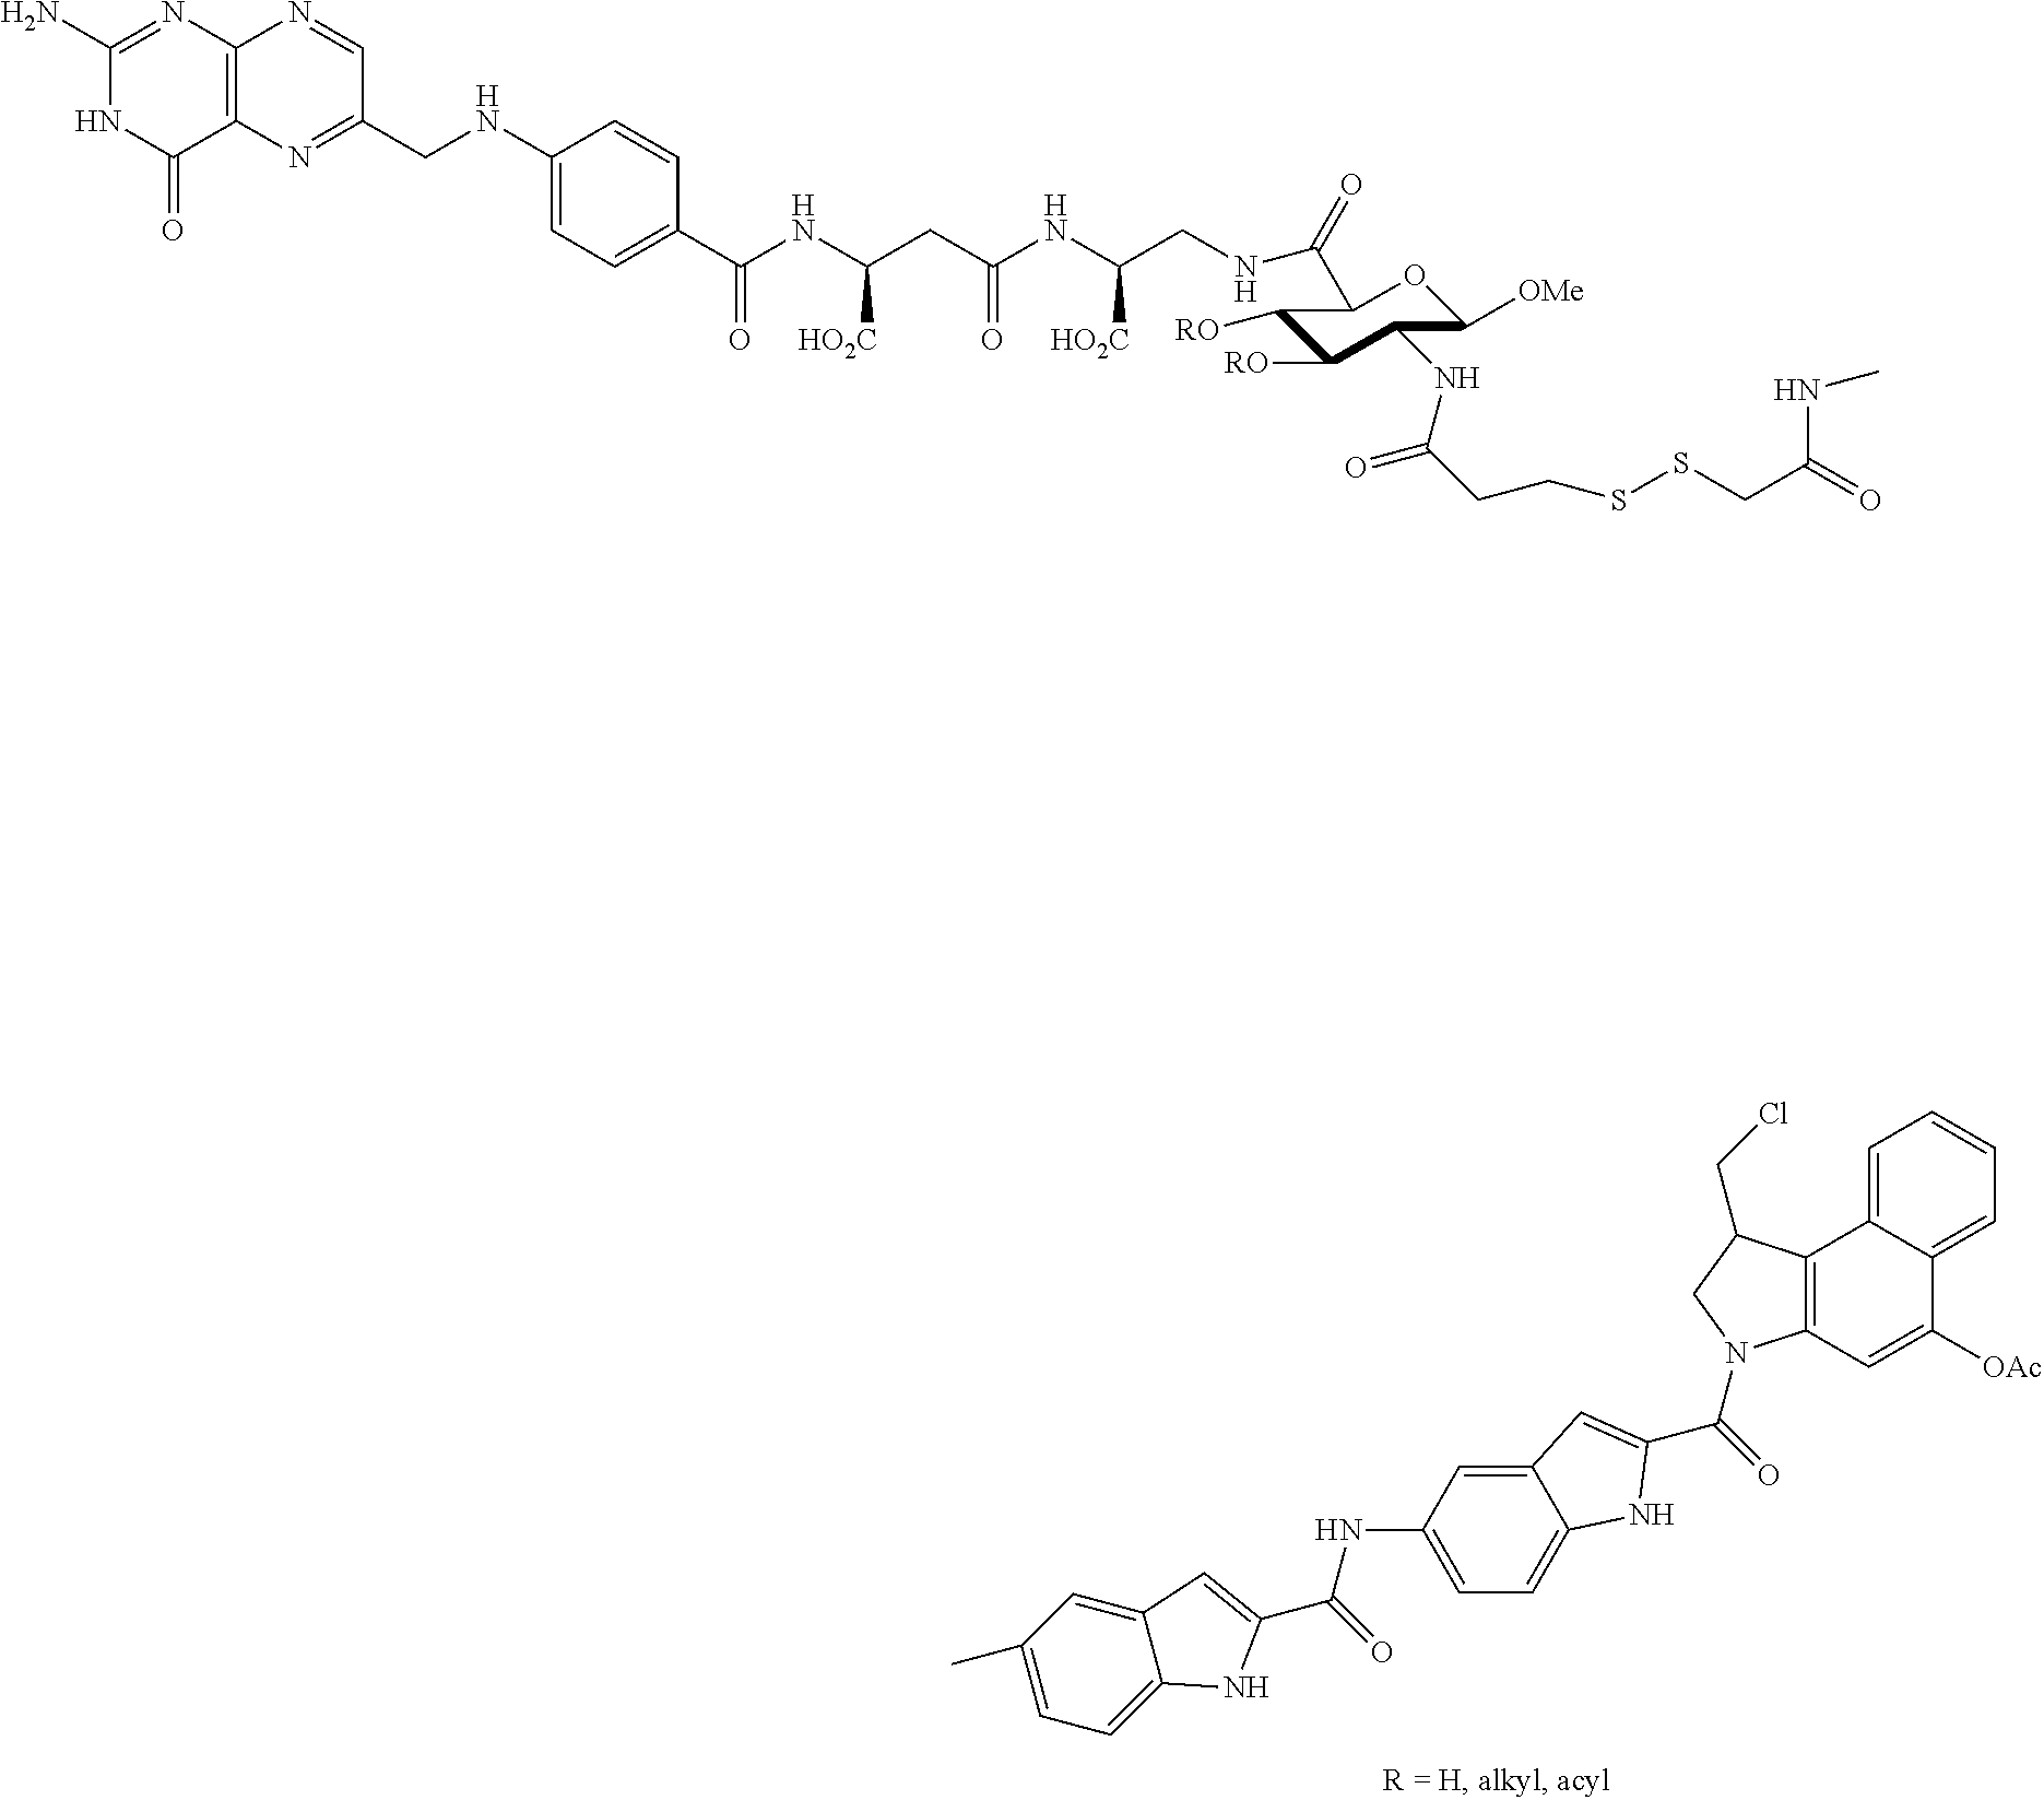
N1C(N)=NC2=C(C1=O)N=C(CNC1=CC=C(C(NC(CC(NC(CNC(=O)C3OC([OMe])C(NC(CCSSCC(NC)=O)=O)C([RO])C3[RO])[HO2C])=O)[HO2C])=O)C=C1)C=N2.C12=C(C=C([OAc])C3=CC=CC=C13)N(C(=O)C1=CC3=CC(NC(C4=CC5=CC(C)=CC=C5N4)=O)=CC=C3N1)CC2CCl
